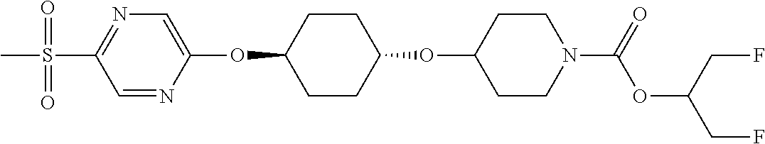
C1=NC(OC2CCC(OC3CCN(C(OC(CF)CF)=O)CC3)CC2)=CN=C1S(C)(=O)=O
